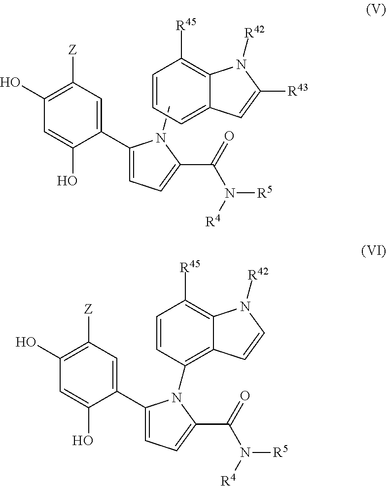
C1(C2=CC([Z])=C(O)C=C2O)=CC=C(C(=O)N([R4])[R5])N1C.C1=CC=C2C(=C1[R45])N([R42])C([R43])=C2.C1(C2=CC([Z])=C(O)C=C2O)=CC=C(C(=O)N([R4])[R5])N1C1=C2C(=C([R45])C=C1)N([R42])C=C2
